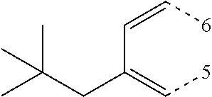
[6]C=CC(=C[5])CC(C)(C)C
